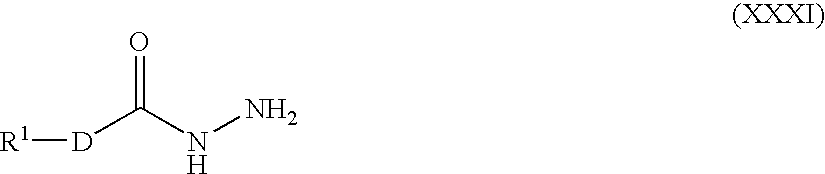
[D]([R1])C(NN)=O
